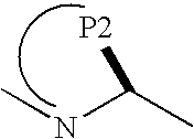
N(C(C)[P2])C
